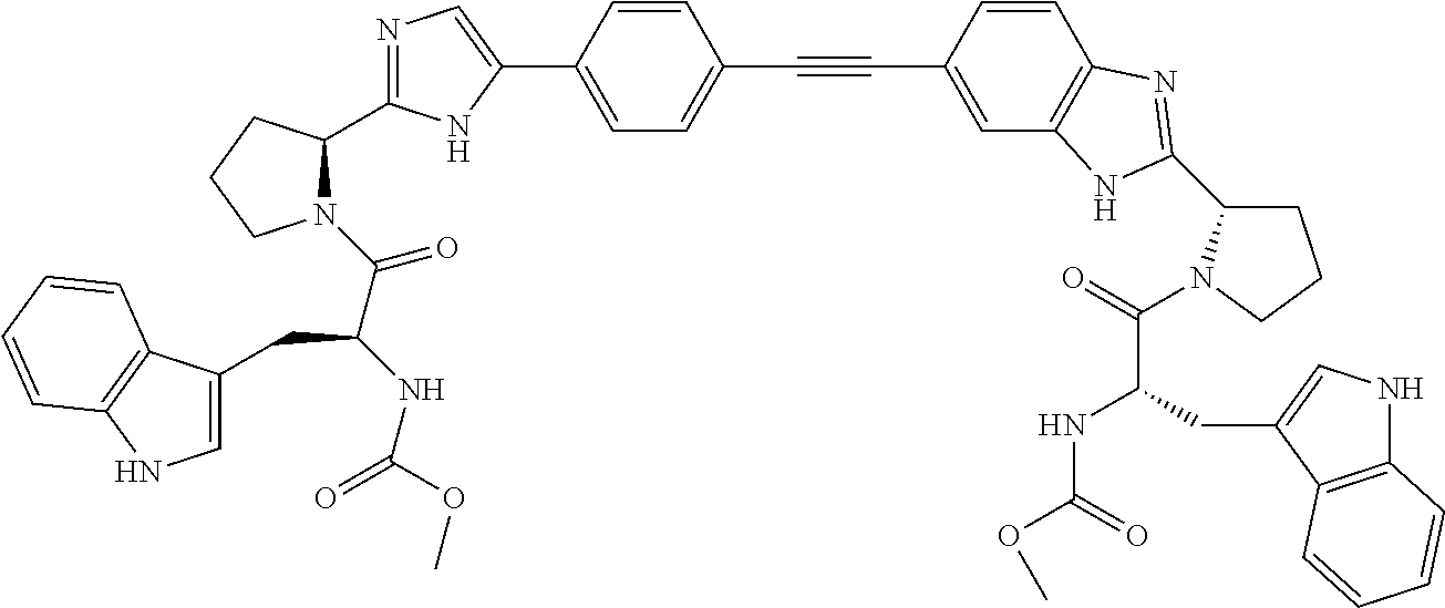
C1=C(C2=CN=C(C3N(C(C(NC(=O)OC)CC4=CNC5=C4C=CC=C5)=O)CCC3)N2)C=CC(C#CC2=CC3=C(C=C2)N=C(C2CCCN2C(=O)C(CC2=CNC4=C2C=CC=C4)NC(OC)=O)N3)=C1
